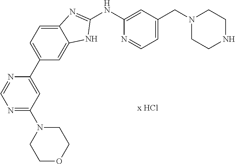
C1(NC2=CC(CN3CCNCC3)=CC=N2)=NC2=CC=C(C3=CC(N4CCOCC4)=NC=N3)C=C2N1
